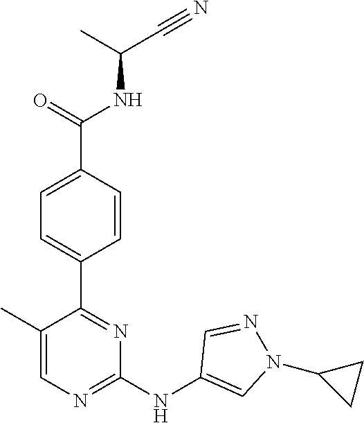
C(C(NC(C1=CC=C(C2=NC(NC3=CN(C4CC4)N=C3)=NC=C2C)C=C1)=O)C)#N
